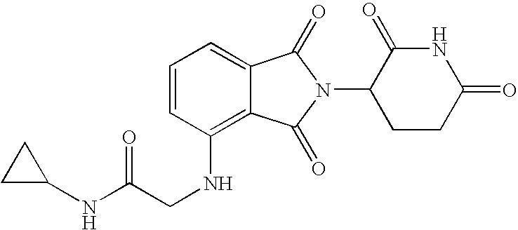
C(NC1=C2C(=CC=C1)C(=O)N(C1CCC(=O)NC1=O)C2=O)C(NC1CC1)=O
